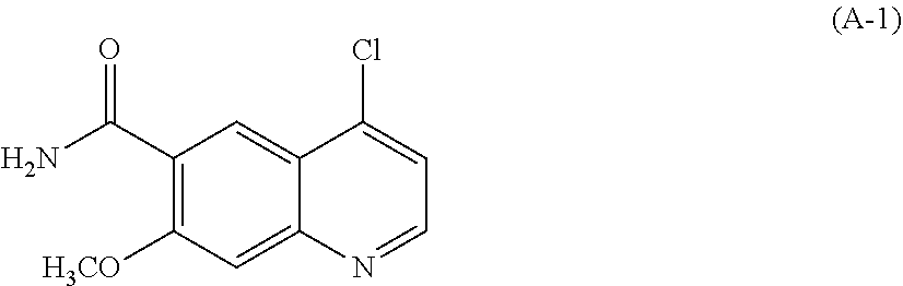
ClC1=CC=NC2=CC([H3CO])=C(C(=O)N)C=C12
